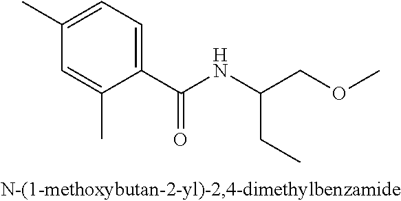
C1=C(C)C=C(C)C(C(NC(COC)CC)=O)=C1
